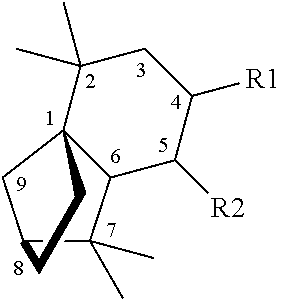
C1(C)(C)CC([R1])C([R2])C2C13CC(C2(C)C)CC3
